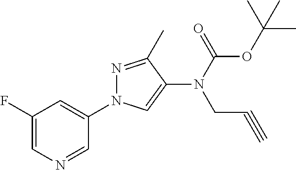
C1(F)=CN=CC(N2N=C(C)C(N(CC#C)C(OC(C)(C)C)=O)=C2)=C1
